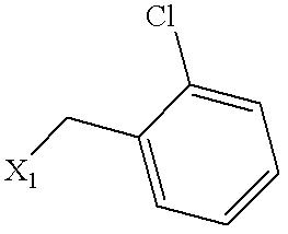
C1=C(C[X1])C(Cl)=CC=C1
